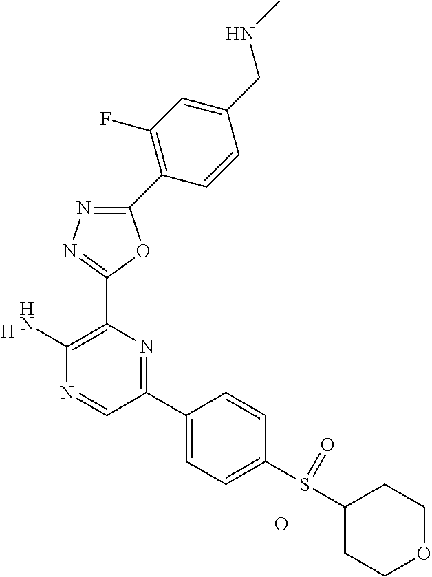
[H].C1(N)=C(C2=NN=C(C3=C(F)C=C(CNC)C=C3)O2)N=C(C2=CC=C(S(C3CCOCC3)=O)C=C2)C=N1.O
